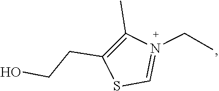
C1(C)=C(CCO)SC=N1CC
